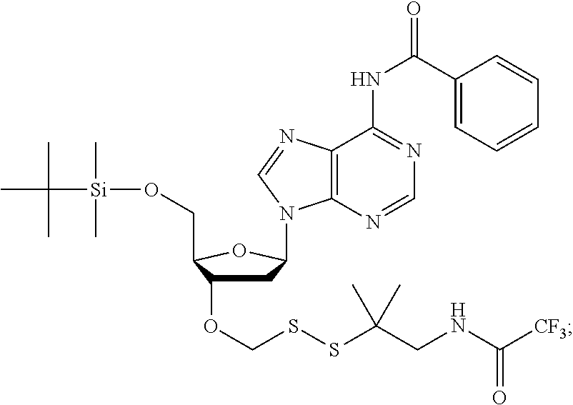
C1C(OCSSC(CNC([CF3])=O)(C)C)C(CO[Si](C(C)(C)C)(C)C)OC1N1C2=C(C(NC(=O)C3=CC=CC=C3)=NC=N2)N=C1
